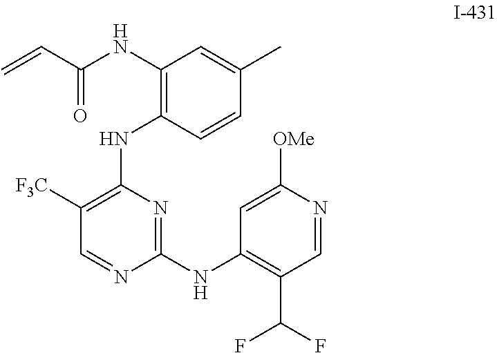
C1([F3C])=C(NC2=C(NC(C=C)=O)C=C(C)C=C2)N=C(NC2=C(C(F)F)C=NC([OMe])=C2)N=C1
